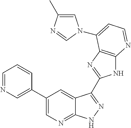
C1=NC=C(C2=CN=C3C(=C2)C(C2=NC4=C(N2)N=CC=C4N2C=C(C)N=C2)=NN3)C=C1
